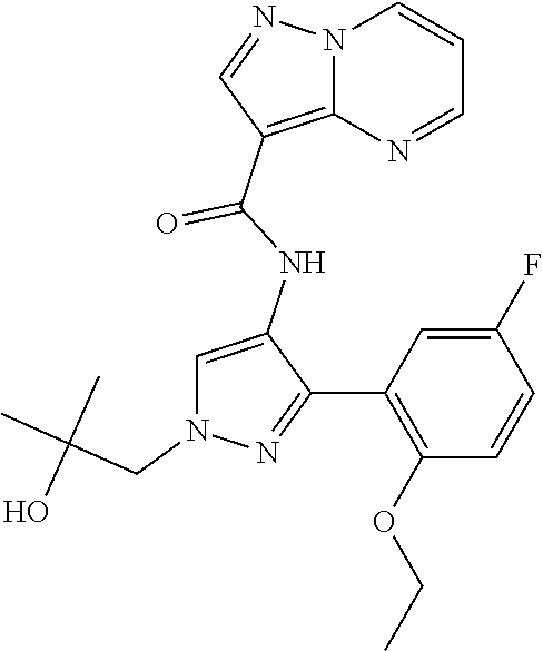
N12C(=C(C(NC3=CN(CC(C)(C)O)N=C3C3=C(OCC)C=CC(F)=C3)=O)C=N1)N=CC=C2
